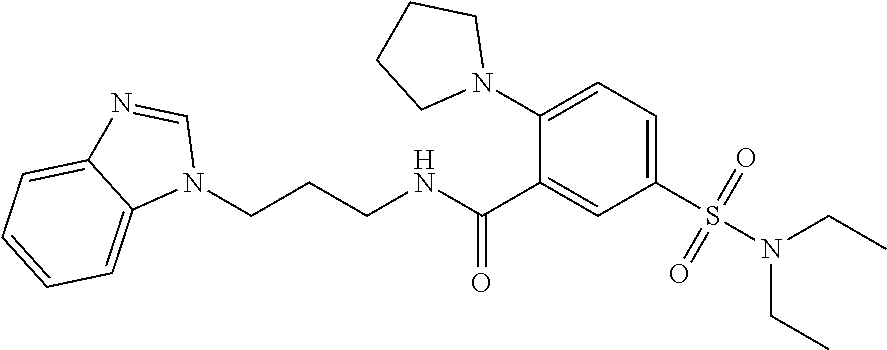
C1(S(N(CC)CC)(=O)=O)=CC=C(N2CCCC2)C(C(NCCCN2C=NC3=CC=CC=C23)=O)=C1
